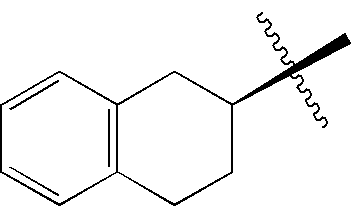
C12=C(CC(C)CC1)C=CC=C2
